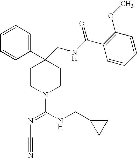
C1=CC=CC(C2(CNC(C3=C(OC)C=CC=C3)=O)CCN(C(NCC3CC3)=NC#N)CC2)=C1
